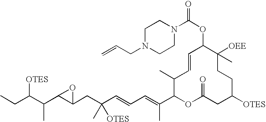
CCC(C(C1C(CC(C=CC=C(C2OC(=O)CC([OTES])CCC([OEE])(C)C(OC(N3CCN(CC=C)CC3)=O)C=CC2C)C)([OTES])C)O1)C)[OTES]
